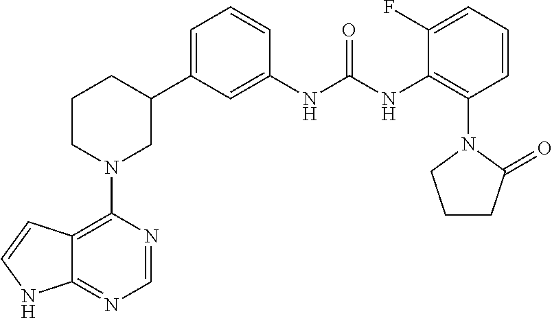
C12=C(N3CC(C4=CC=CC(NC(NC5=C(N6CCCC6=O)C=CC=C5F)=O)=C4)CCC3)N=CN=C1NC=C2
